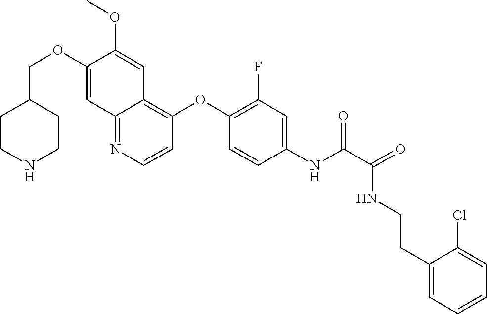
C1CNCCC1COC1=CC2=NC=CC(OC3=C(F)C=C(NC(=O)C(NCCC4=CC=CC=C4Cl)=O)C=C3)=C2C=C1OC
